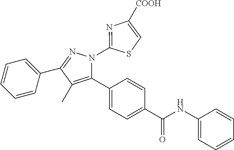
C1=CC=C(C2=NN(C3=NC([COOH])=CS3)C(C3=CC=C(C(NC4=CC=CC=C4)=O)C=C3)=C2C)C=C1
